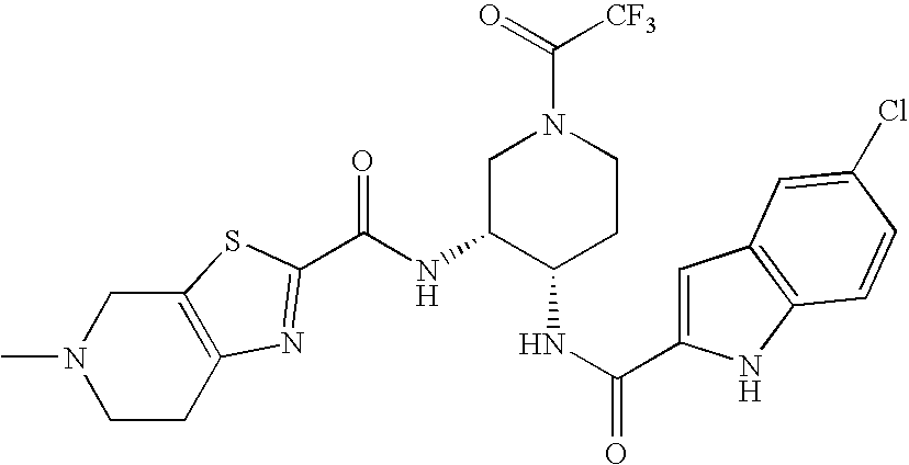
C1C2=C(CN(C)C1)SC(C(=O)NC1C(NC(C3=CC4=C(N3)C=CC(Cl)=C4)=O)CCN(C([CF3])=O)C1)=N2
